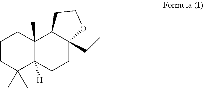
C1C(C)(C)C2([H])C(C)(CC1)C1C(CC)(CC2)OCC1
